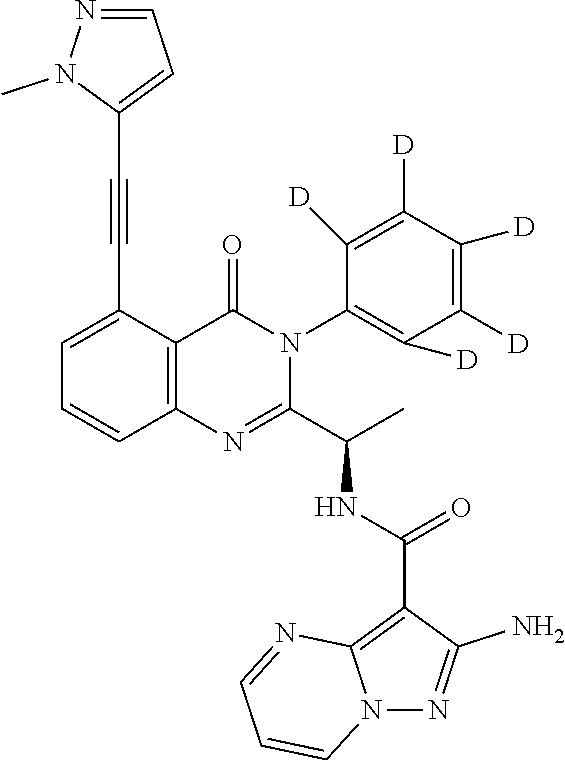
C1=C(C#CC2=CC=NN2C)C2=C(C=C1)N=C(C(C)NC(C1=C3N(N=C1N)C=CC=N3)=O)N(C1=C([D])C([D])=C([D])C([D])=C1[D])C2=O
